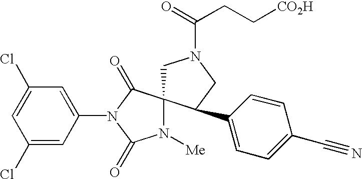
C1(Cl)=CC(N2C(=O)C3(N([Me])C2=O)CN(C(=O)CC[CO2H])CC3C2=CC=C(C#N)C=C2)=CC(Cl)=C1
